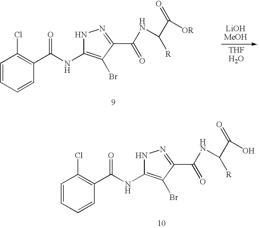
C1=CC=CC(C(NC2=C(Br)C(C(NC(C(=O)O)[R])=O)=NN2)=O)=C1Cl.C1=CC=CC(C(NC2=C(Br)C(C(NC(C(=O)[OR])[R])=O)=NN2)=O)=C1Cl
